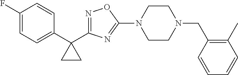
N1=C(C2(C3=CC=C(F)C=C3)CC2)N=C(N2CCN(CC3=C(C)C=CC=C3)CC2)O1
